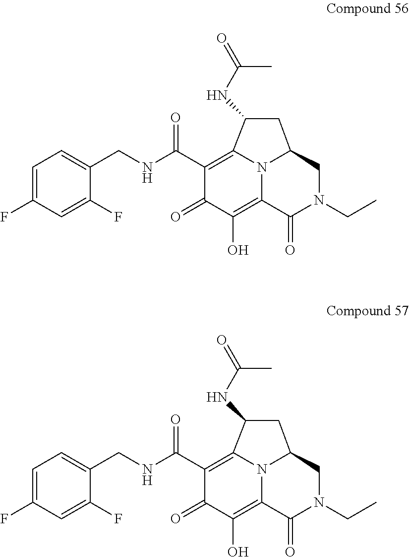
C1=C(F)C=C(F)C(CNC(=O)C2=C3N4C(=C(O)C2=O)C(=O)N(CC)CC4CC3NC(C)=O)=C1.C1=C(F)C=C(F)C(CNC(=O)C2=C3N4C(=C(O)C2=O)C(=O)N(CC)CC4CC3NC(C)=O)=C1
